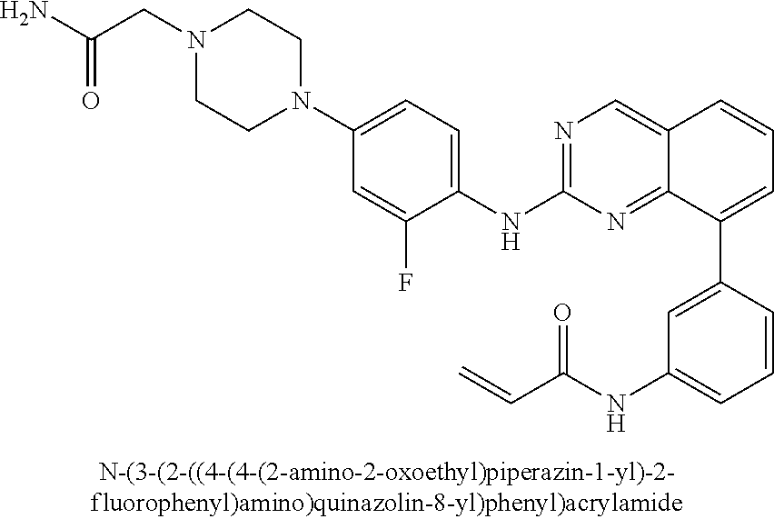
C12=CN=C(NC3=CC=C(N4CCN(CC(N)=O)CC4)C=C3F)N=C1C(C1=CC(NC(C=C)=O)=CC=C1)=CC=C2
